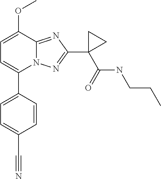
C1=C(OC)C2=NC(C3(C(=O)NCCC)CC3)=NN2C(C2=CC=C(C#N)C=C2)=C1
